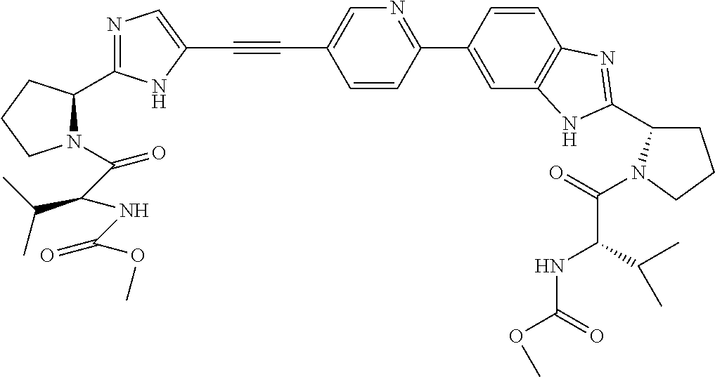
C12=C(C=C(C3=NC=C(C#CC4=CN=C(C5N(C(C(NC(OC)=O)C(C)C)=O)CCC5)N4)C=C3)C=C1)NC(C1CCCN1C(=O)C(C(C)C)NC(OC)=O)=N2
